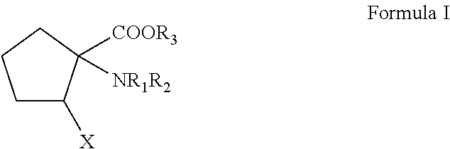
C1C([X])C([COOR3])([NR1R2])CC1
